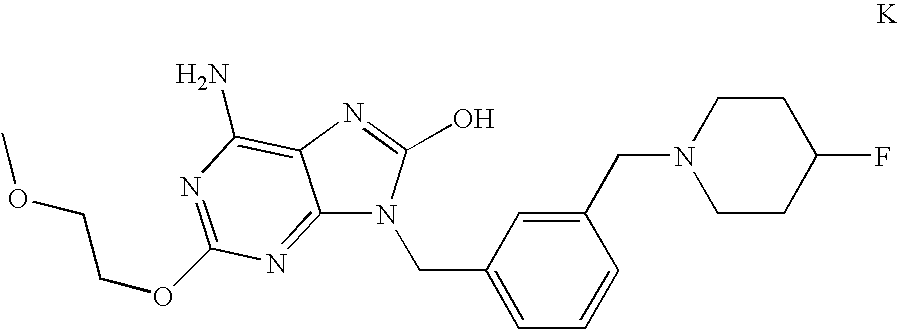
C12=NC(OCCOC)=NC(N)=C1N=C(O)N2CC1=CC=CC(CN2CCC(F)CC2)=C1
